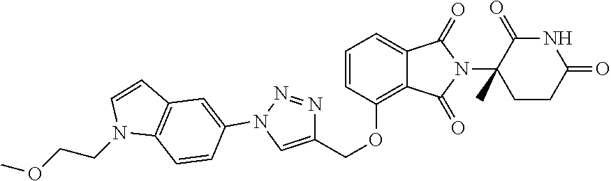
C1=CC(N2N=NC(COC3=C4C(=CC=C3)C(=O)N(C3(C)C(=O)NC(=O)CC3)C4=O)=C2)=CC2=C1N(CCOC)C=C2
